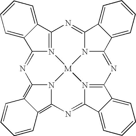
N1=C2C3=CC=CC=C3C3=NC4=N5C(=NC6=C7C(=C8N=C9C%10=CC=CC=C%10C1=N9[M]5(N23)N68)C=CC=C7)C1=CC=CC=C14
